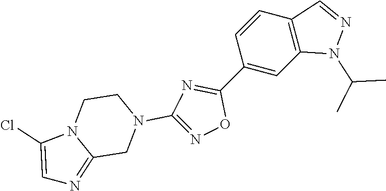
C12=C(C=C(C3=NC(N4CCN5C(=NC=C5Cl)C4)=NO3)C=C1)N(C(C)C)N=C2
